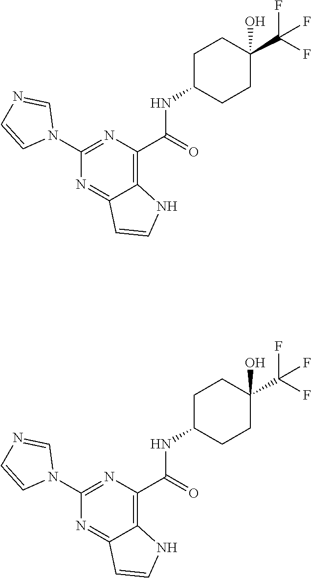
C1(N2C=NC=C2)=NC(C(=O)NC2CCC(C(F)(F)F)(O)CC2)=C2C(=N1)C=CN2.C1(N2C=NC=C2)=NC(C(=O)NC2CCC(C(F)(F)F)(O)CC2)=C2C(=N1)C=CN2
